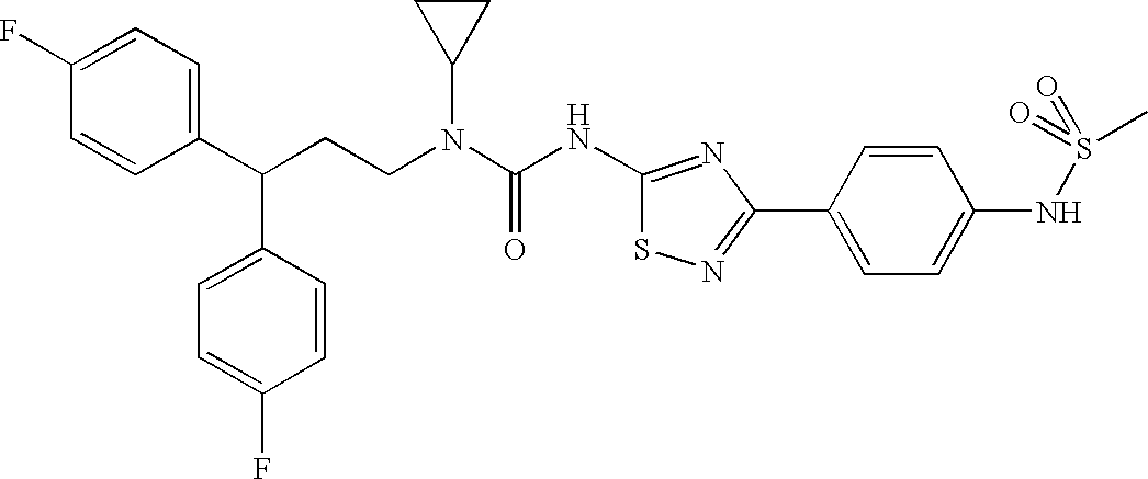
C1(C(CCN(C(NC2=NC(C3=CC=C(NS(=O)(C)=O)C=C3)=NS2)=O)C2CC2)C2=CC=C(F)C=C2)=CC=C(F)C=C1
